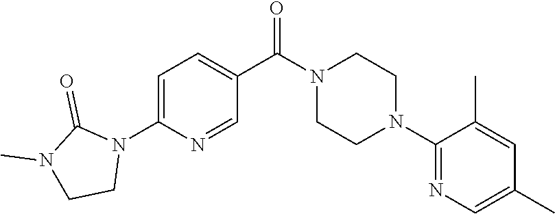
C1=C(N2C(=O)N(C)CC2)N=CC(C(N2CCN(C3=NC=C(C)C=C3C)CC2)=O)=C1
